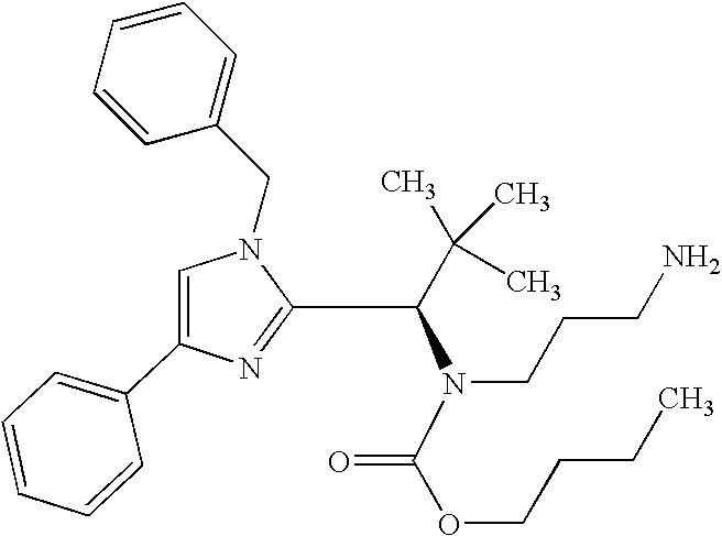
C1=C(C2=CC=CC=C2)N=C(C(C(C)(C)C)N(C(OCCCC)=O)CCCN)N1CC1=CC=CC=C1
